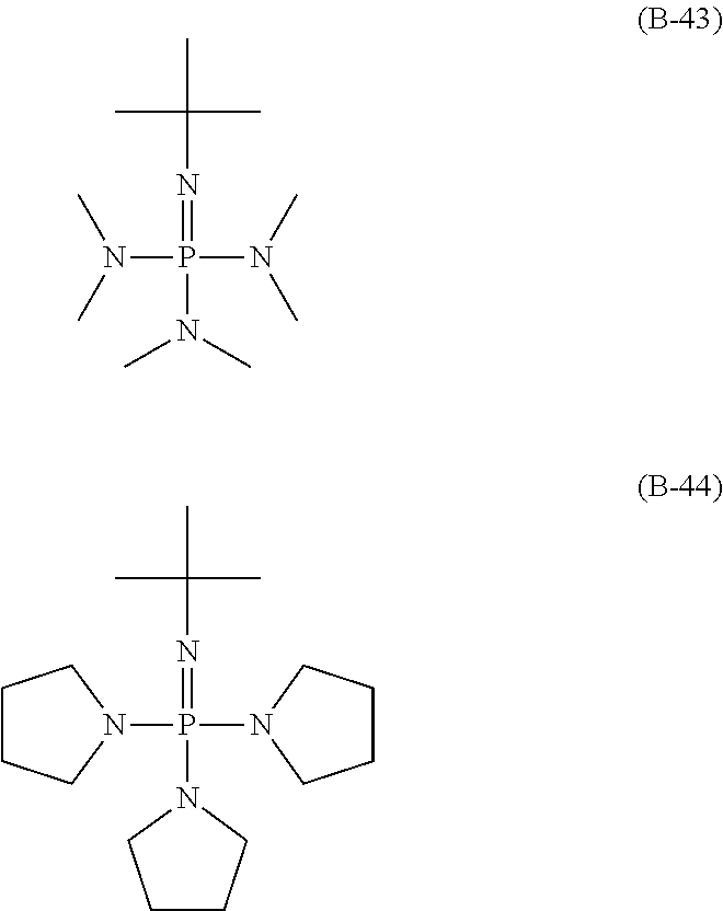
N(P(=NC(C)(C)C)(N(C)C)N(C)C)(C)C.N1(P(=NC(C)(C)C)(N2CCCC2)N2CCCC2)CCCC1
